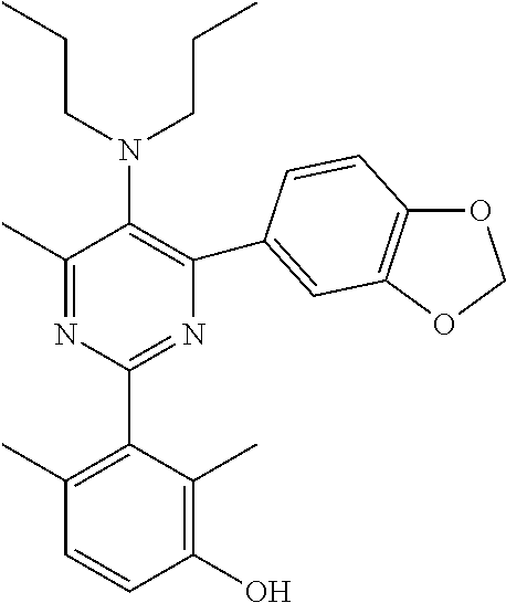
C1(C)=NC(C2=C(C)C=CC(O)=C2C)=NC(C2=CC3=C(OCO3)C=C2)=C1N(CCC)CCC
